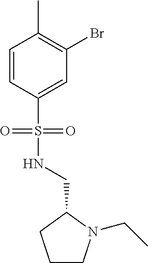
C1=CC(S(NCC2N(CC)CCC2)(=O)=O)=CC(Br)=C1C
